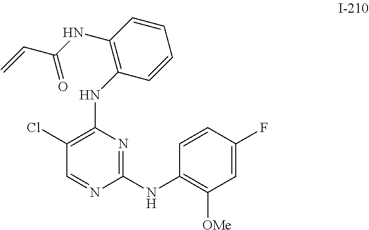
C1(Cl)=C(NC2=C(NC(C=C)=O)C=CC=C2)N=C(NC2=C([OMe])C=C(F)C=C2)N=C1
